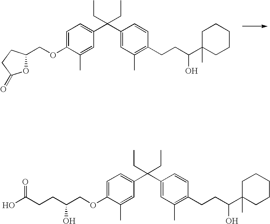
C1=C(OCC2OC(=O)CC2)C(C)=CC(C(C2=CC(C)=C(CCC(O)C3(C)CCCCC3)C=C2)(CC)CC)=C1.C1=C(OCC(O)CCC(O)=O)C(C)=CC(C(C2=CC(C)=C(CCC(O)C3(C)CCCCC3)C=C2)(CC)CC)=C1
